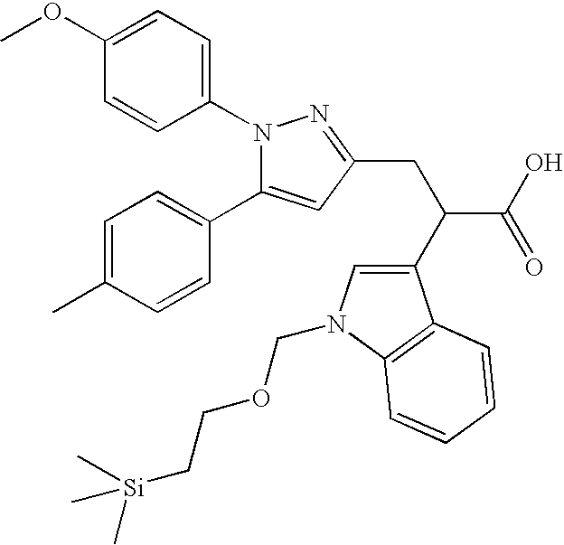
C1=C(OC)C=CC(N2C(C3=CC=C(C)C=C3)=CC(CC(C(O)=O)C3=CN(COCC[Si](C)(C)C)C4=C3C=CC=C4)=N2)=C1
